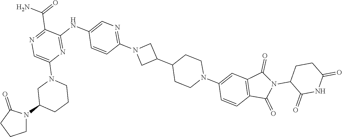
C1N(C2CCCN(C3=CN=C(C(=O)N)C(NC4=CN=C(N5CC(C6CCN(C7=CC8=C(C=C7)C(=O)N(C7C(=O)NC(=O)CC7)C8=O)CC6)C5)C=C4)=N3)C2)C(=O)CC1
